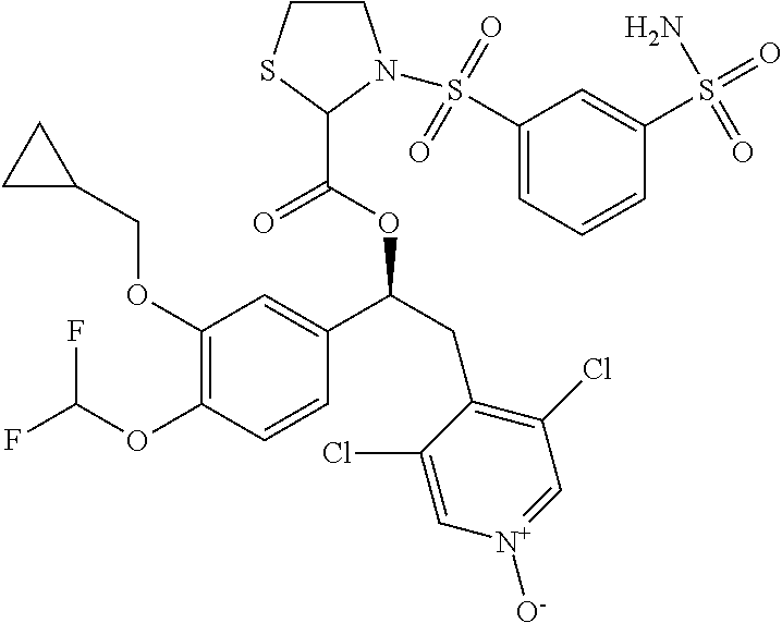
C1(OCC2CC2)=C(OC(F)F)C=CC(C(CC2=C(Cl)C=[N+]([O-])C=C2Cl)OC(C2N(S(=O)(=O)C3=CC=CC(S(=O)(N)=O)=C3)CCS2)=O)=C1
